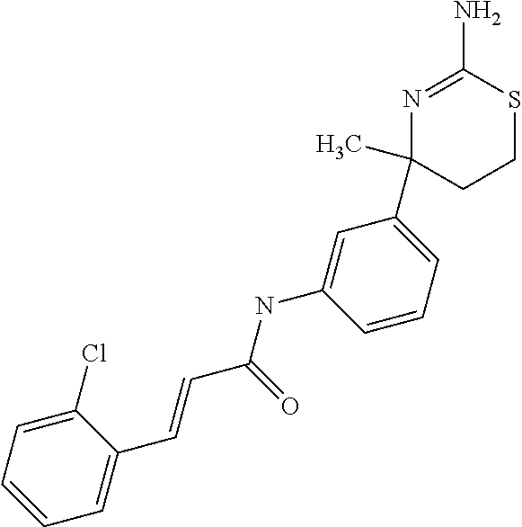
N1=C(N)SCCC1(C1=CC=CC(NC(C=CC2=CC=CC=C2Cl)=O)=C1)C
